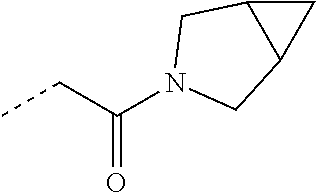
CCC(=O)N1CC2CC2C1
